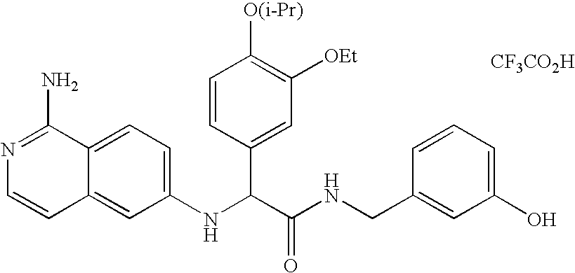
N1=C(N)C2=CC=C(NC(C(NCC3=CC(O)=CC=C3)=O)C3=CC([OEt])=C([O(i-Pr)])C=C3)C=C2C=C1.[CF3CO2H]
